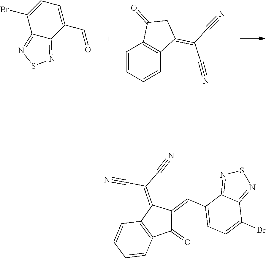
C1=C(Br)C2=NSN=C2C(C=O)=C1.C1=CC=CC2=C1C(=O)CC2=C(C#N)C#N.C1=CC=CC2=C1C(=O)C(=CC1=CC=C(Br)C3=NSN=C13)C2=C(C#N)C#N
